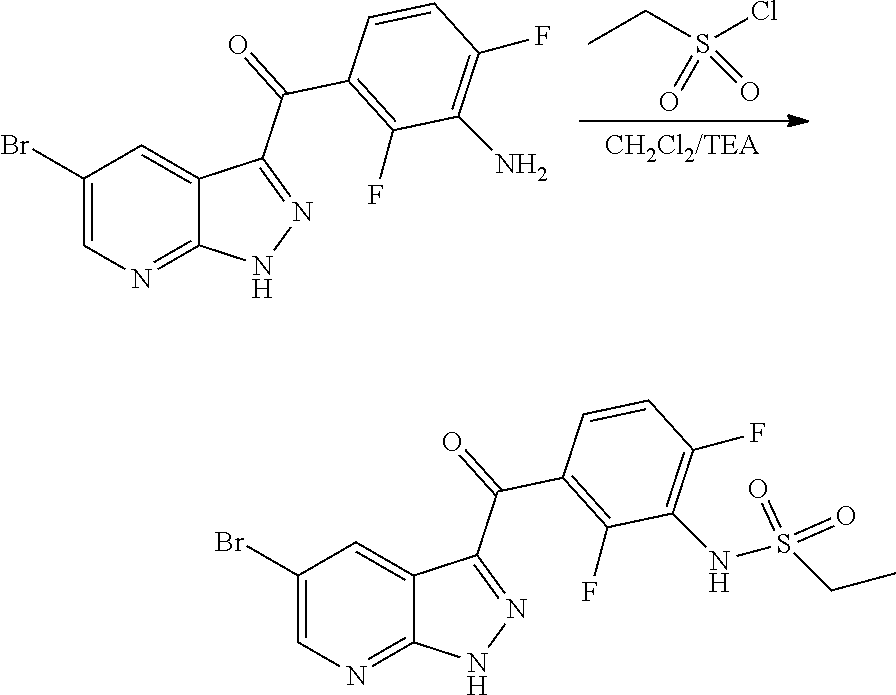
N1=C(C(C2=C(F)C(N)=C(F)C=C2)=O)C2=CC(Br)=CN=C2N1.S(Cl)(CC)(=O)=O.N1=C(C(C2=C(F)C(NS(CC)(=O)=O)=C(F)C=C2)=O)C2=CC(Br)=CN=C2N1
